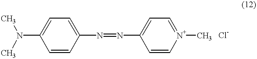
N(C1=CC=C(N=NC2=CC=[N+](C)C=C2)C=C1)(C)C
